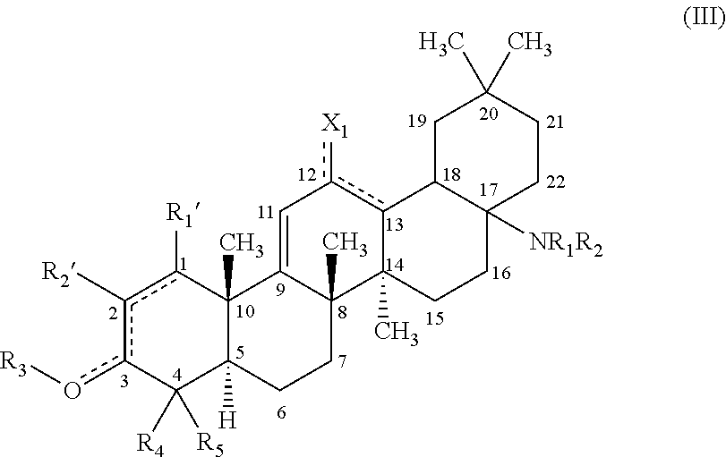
c1([R2])c(o[R3])C([R4])([R5])C2([H])C(C)(c1[R1])C1=Cc([X1])c3C(C)(C1(C)CC2)CCC1([NR1R2])C3CC(C)(C)CC1
